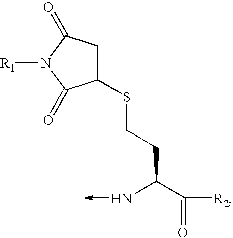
C1(SCCC(C([R2])=O)N->C)CC(=O)N([R1])C1=O
